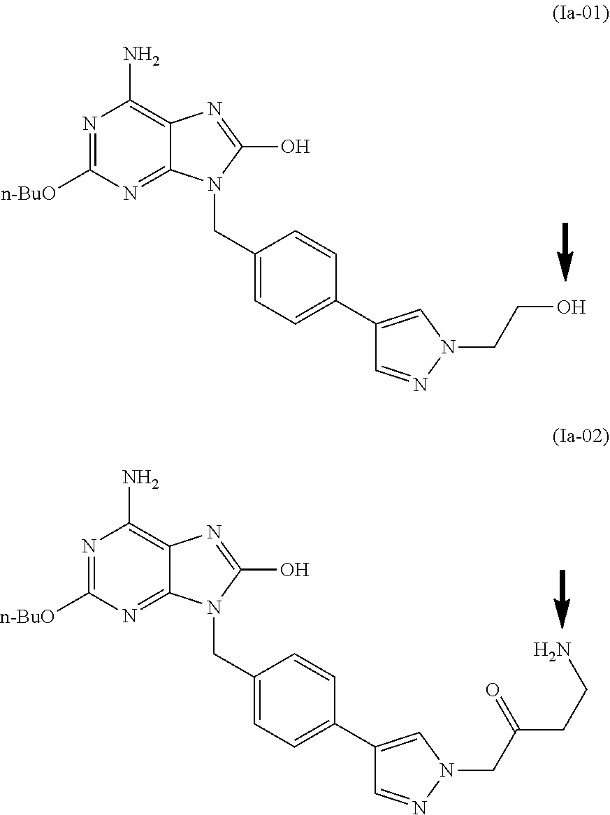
N1=C([n-BuO])N=C2C(=C1N)N=C(O)N2CC1=CC=C(C2=CN(CCO)N=C2)C=C1.N1=C([n-BuO])N=C2C(=C1N)N=C(O)N2CC1=CC=C(C2=CN(CC(CCN)=O)N=C2)C=C1
